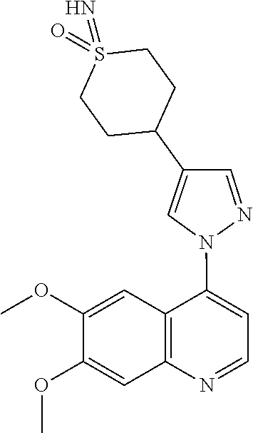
C1(OC)=CC2=C(C=C1OC)N=CC=C2N1N=CC(C2CCS(=O)(=N)CC2)=C1
